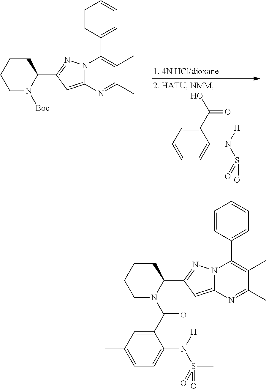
C1N(C(C2=CC(C)=CC=C2N([H])S(=O)(C)=O)=O)C(C2=NN3C(=C2)N=C(C)C(C)=C3C2=CC=CC=C2)CCC1.C1N([Boc])C(C2=NN3C(=C2)N=C(C)C(C)=C3C2=CC=CC=C2)CCC1.C1(C(O)=O)=CC(C)=CC=C1N([H])S(=O)(C)=O
